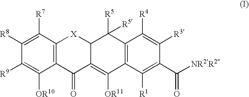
C1([R8])=C([R7])C2=C(C([OR10])=C1[R9])C(=O)C1=C([OR11])C3=C(C([R5])([R5])C1[X]2)C([R4])=C([R3])C(C([NR2R2])=O)=C3[R1]
